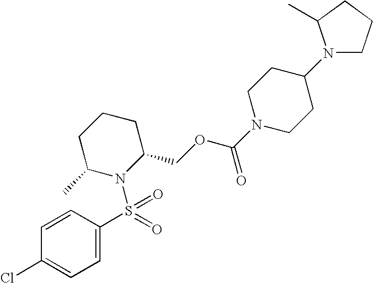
C1=C(S(N2C(COC(N3CCC(N4CCCC4C)CC3)=O)CCCC2C)(=O)=O)C=CC(Cl)=C1
